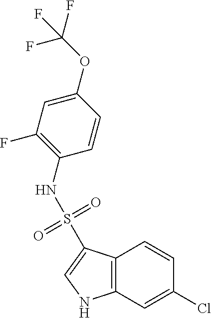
C12=C(C=C(Cl)C=C1)NC=C2S(=O)(=O)NC1=C(F)C=C(OC(F)(F)F)C=C1
